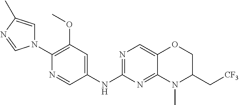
N1(C2=C(OC)C=C(NC3=NC=C4C(=N3)N(C)C(C[CF3])CO4)C=N2)C=C(C)N=C1
